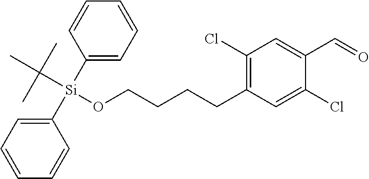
O(CCCCC1=C(Cl)C=C(C=O)C(Cl)=C1)[Si](C(C)(C)C)(C1=CC=CC=C1)C1=CC=CC=C1
